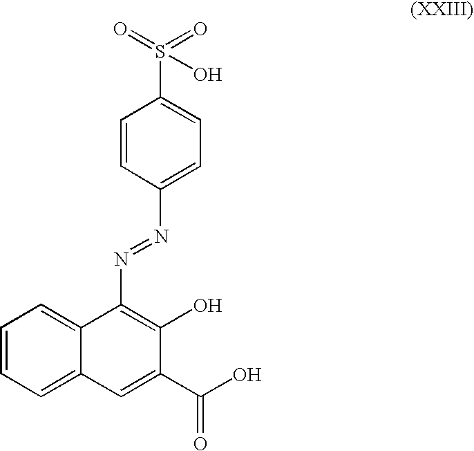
C1=CC=C2C(=C1)C(N=NC1=CC=C(S(=O)(=O)O)C=C1)=C(O)C(C(O)=O)=C2
